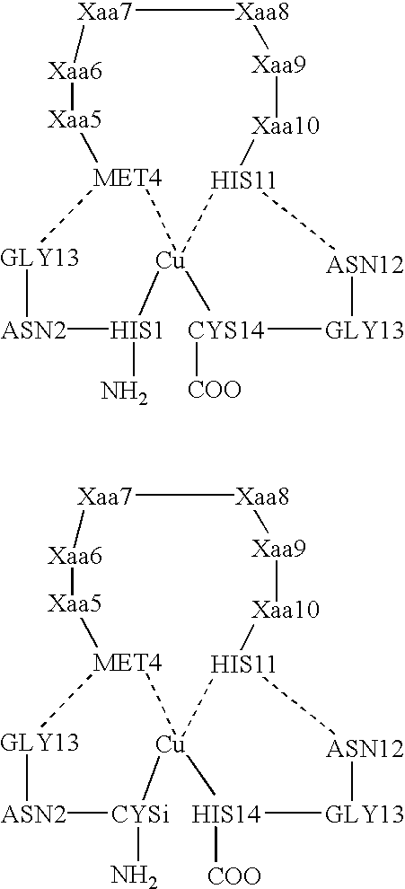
[Cu]12(C)[HIS11]([ASN12][GLY13][CYS14][COO])[Xaa10][Xaa9][Xaa8][Xaa7][Xaa6][Xaa5][MET4]1[GLY13][ASN2][HIS1]2N.[Cu]12(C)[HIS11]([ASN12][GLY13][HIS14][COO])[Xaa10][Xaa9][Xaa8][Xaa7][Xaa6][Xaa5][MET4]1[GLY13][ASN2][CYSi]2N
